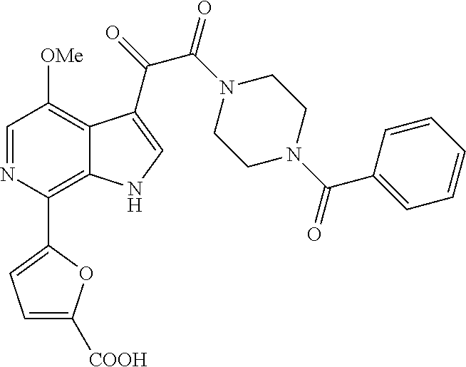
C1(C2=C3C(=C([OMe])C=N2)C(C(=O)C(N2CCN(C(C4=CC=CC=C4)=O)CC2)=O)=CN3)=CC=C([COOH])O1
